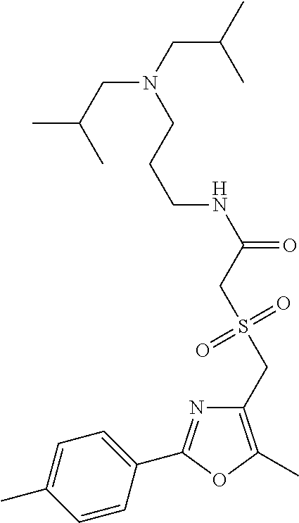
C1=C(C)C=CC(C2=NC(CS(CC(NCCCN(CC(C)C)CC(C)C)=O)(=O)=O)=C(C)O2)=C1
